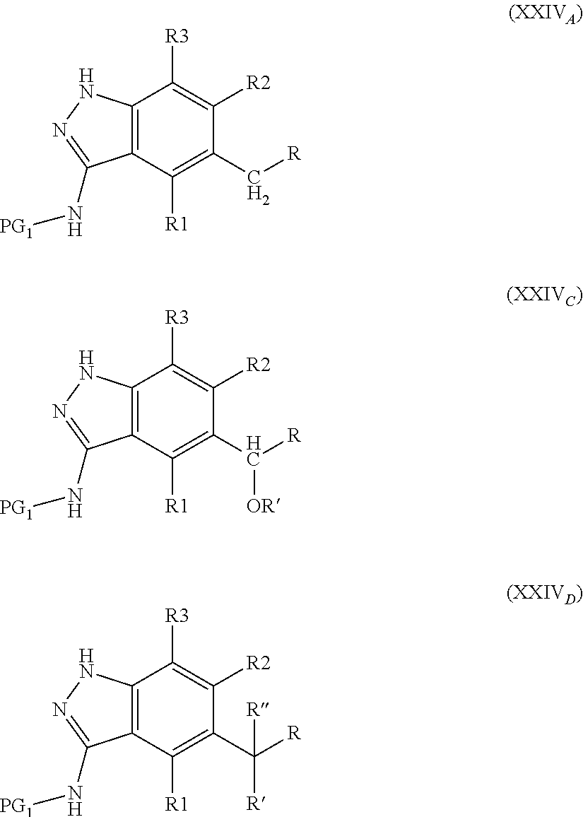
C12=C(C([R1])=C(C[R])C([R2])=C1[R3])C(N[PG1])=NN2.C12=C(C([R1])=C(C([R])[OR])C([R2])=C1[R3])C(N[PG1])=NN2.C12=C(C([R1])=C(C([R])([R])[R])C([R2])=C1[R3])C(N[PG1])=NN2
